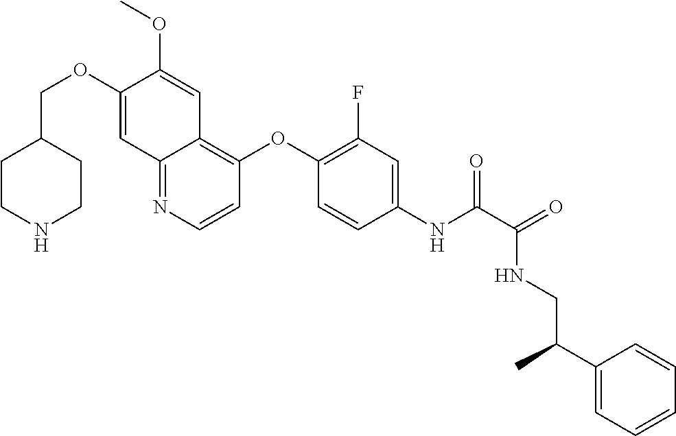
C1CNCCC1COC1=CC2=NC=CC(OC3=C(F)C=C(NC(=O)C(NCC(C4=CC=CC=C4)C)=O)C=C3)=C2C=C1OC
